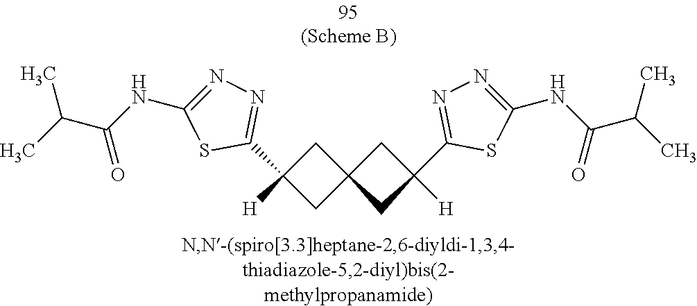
C1C(C2=NN=C(NC(=O)C(C)C)S2)([H])CC12CC(C1=NN=C(NC(=O)C(C)C)S1)([H])C2
